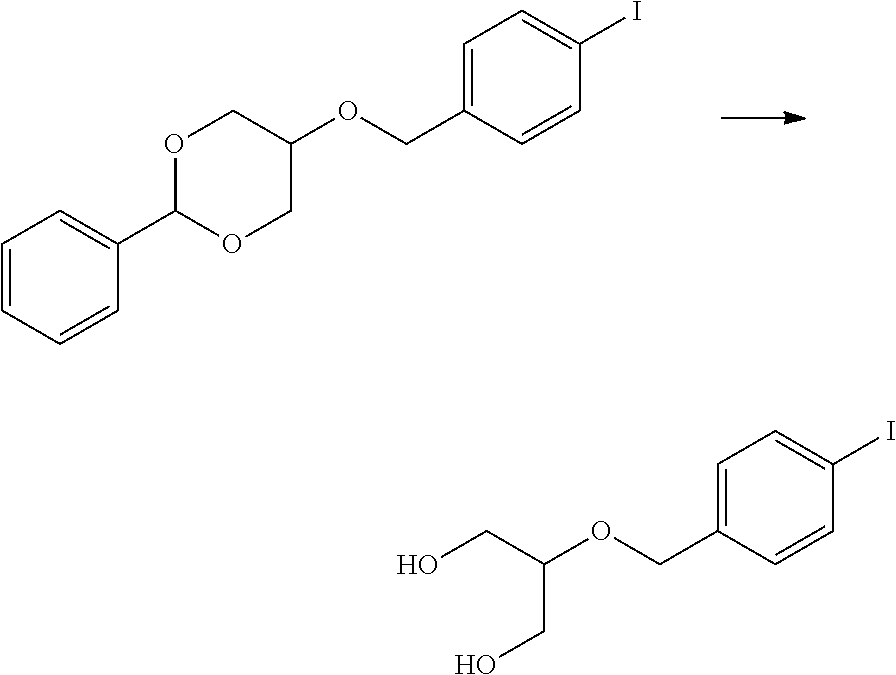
C1=CC=CC(C2OCC(OCC3=CC=C(I)C=C3)CO2)=C1.OCC(CO)OCC1=CC=C(I)C=C1
